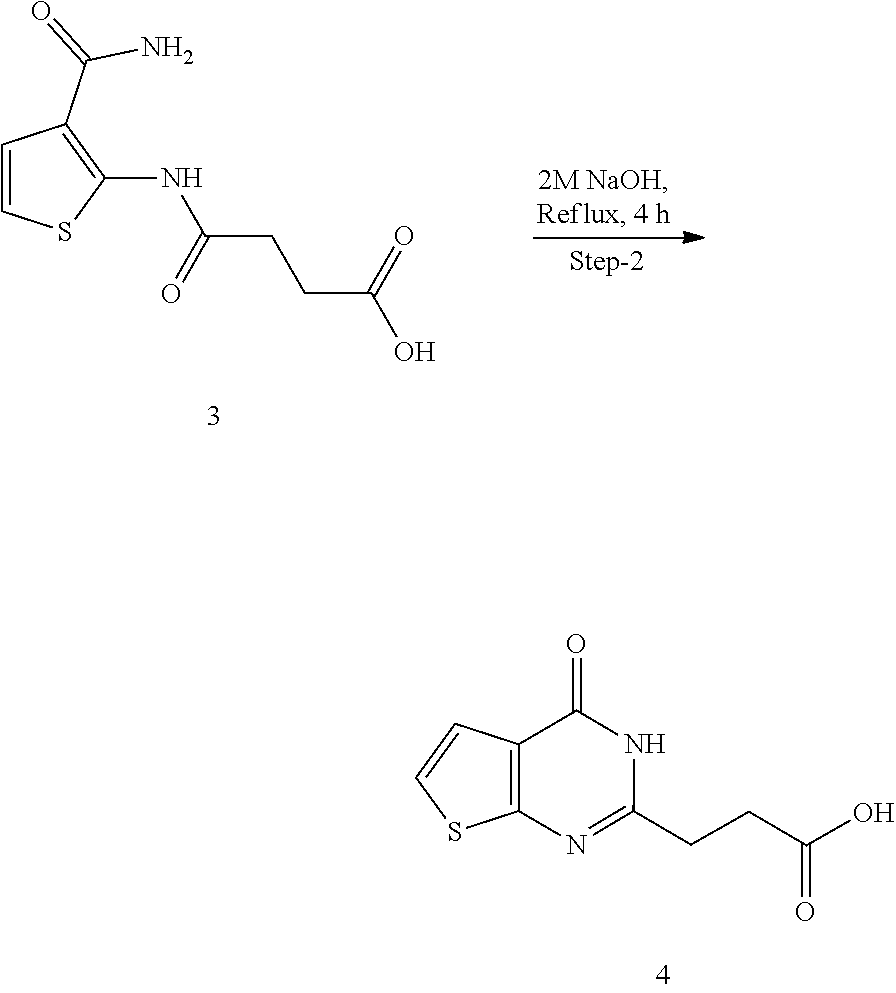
C1=CSC(NC(CCC(O)=O)=O)=C1C(=O)N.C1(CCC(O)=O)=NC2=C(C(=O)N1)C=CS2
